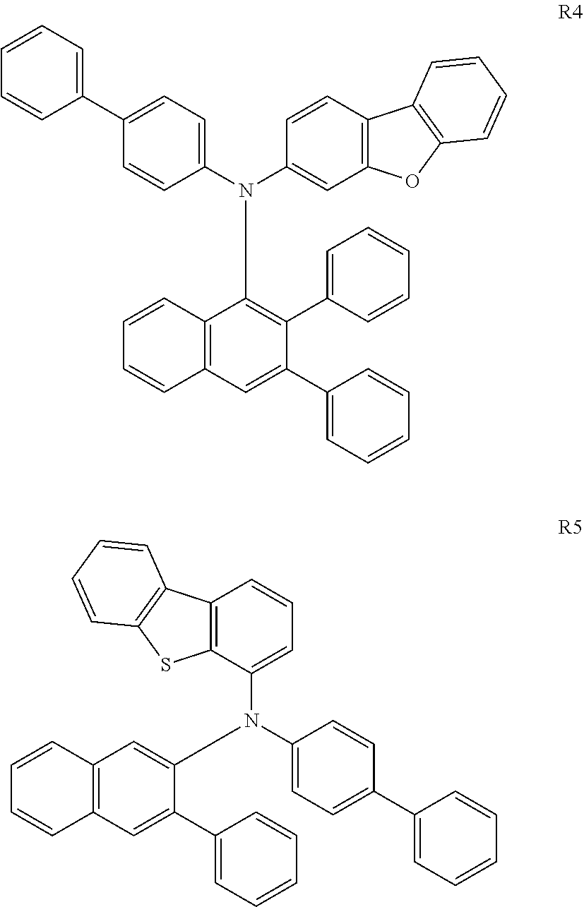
C12=C(C=C(C3=CC=CC=C3)C(C3=CC=CC=C3)=C1N(C1=CC=C(C3=CC=CC=C3)C=C1)C1=CC3=C(C=C1)C1=C(O3)C=CC=C1)C=CC=C2.C12=C(C(N(C3=CC=C(C4=CC=CC=C4)C=C3)C3=CC4=C(C=C3C3=CC=CC=C3)C=CC=C4)=CC=C1)SC1=C2C=CC=C1
